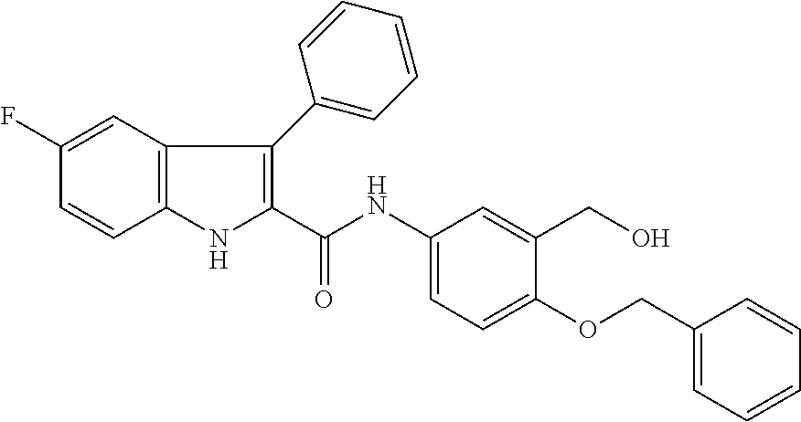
C1(F)=CC2=C(C=C1)NC(C(NC1=CC=C(OCC3=CC=CC=C3)C(CO)=C1)=O)=C2C1=CC=CC=C1
